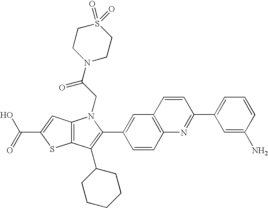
C(C1=CC2=C(S1)C(C1CCCCC1)=C(C1=CC3=C(C=C1)N=C(C1=CC=CC(N)=C1)C=C3)N2CC(N1CCS(=O)(=O)CC1)=O)(=O)O
